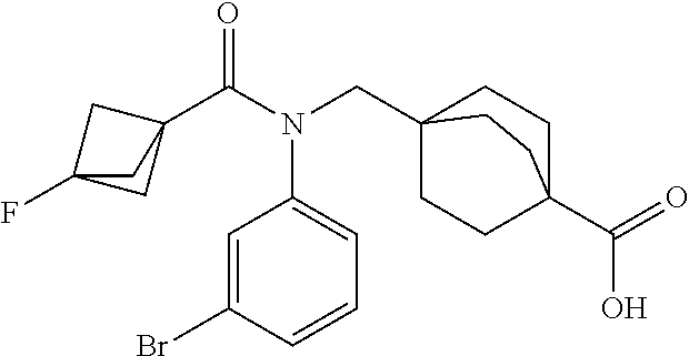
C12(F)CC(C(N(CC34CCC(C(=O)O)(CC3)CC4)C3=CC=CC(Br)=C3)=O)(C1)C2
